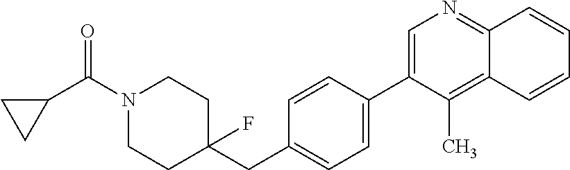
C1=C(C2=CC=C(CC3(F)CCN(C(C4CC4)=O)CC3)C=C2)C(C)=C2C(=N1)C=CC=C2
